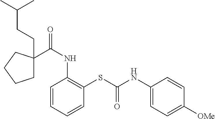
C1=CC=CC(SC(NC2=CC=C([OMe])C=C2)=O)=C1NC(=O)C1(CCC(C)C)CCCC1
